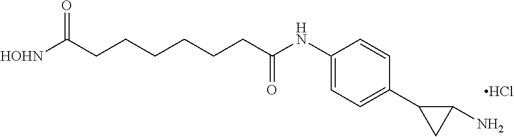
[HOHN]C(CCCCCCC(NC1=CC=C(C2CC2N)C=C1)=O)=O.Cl
